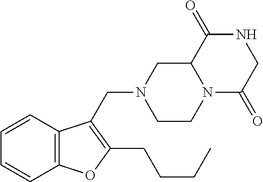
N12C(=O)CNC(=O)C1CN(CC1=C(CCCC)OC3=C1C=CC=C3)CC2
